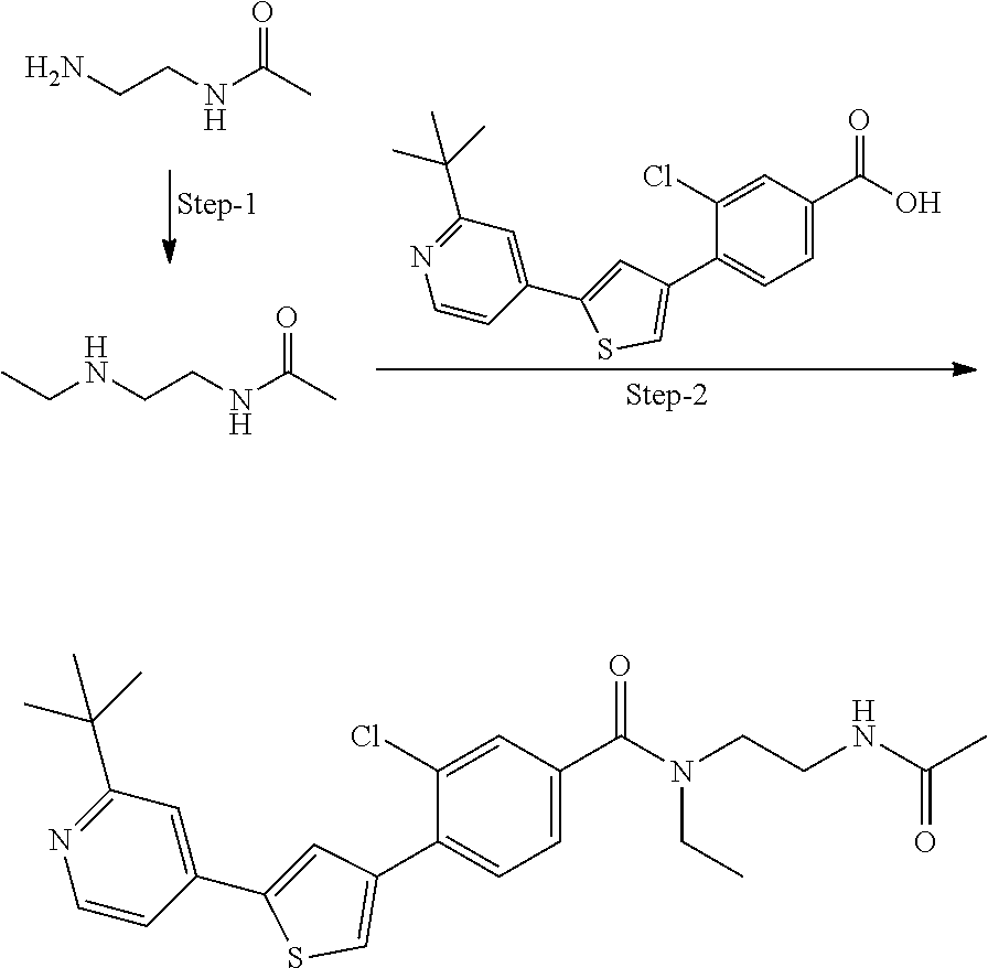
C1(C2=CC(C3=CC=C(C(O)=O)C=C3Cl)=CS2)=CC(C(C)(C)C)=NC=C1.NCCNC(C)=O.N(CCNC(C)=O)CC.C1(C2=CC(C3=CC=C(C(=O)N(CC)CCNC(=O)C)C=C3Cl)=CS2)=CC(C(C)(C)C)=NC=C1
